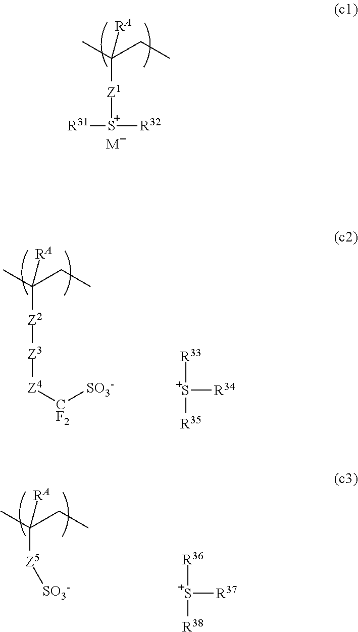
CC(CC)([Z1][S+]([R32])[R31])[RA].[M].[S+]([R36])([R38])[R37].CC(CC)([Z5][SO3-])[RA].CC(CC)([Z2][Z3][Z4][CF2][SO3-])[RA].[S+]([R33])([R35])[R34]
